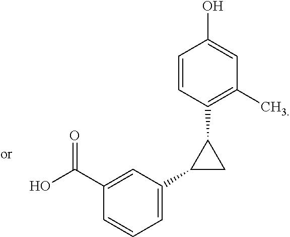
OC(C1=CC(C2CC2C2=C(C)C=C(O)C=C2)=CC=C1)=O
